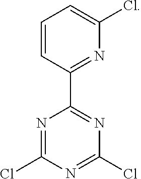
C1(Cl)=NC(C2=NC(Cl)=CC=C2)=NC(Cl)=N1
